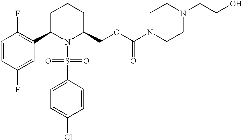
C1=CC(F)=CC(C2N(S(C3=CC=C(Cl)C=C3)(=O)=O)C(COC(N3CCN(CCO)CC3)=O)CCC2)=C1F
